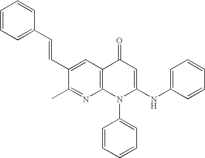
C1(C)=NC2=C(C=C1C=CC1=CC=CC=C1)C(=O)C=C(NC1=CC=CC=C1)N2C1=CC=CC=C1
